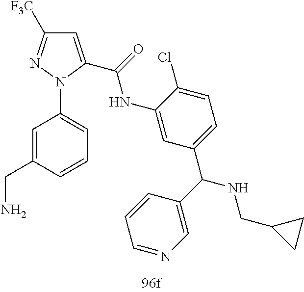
C1=C(CN)C=CC=C1N1C(C(=O)NC2=CC(C(C3=CN=CC=C3)NCC3CC3)=CC=C2Cl)=CC([F3C])=N1
